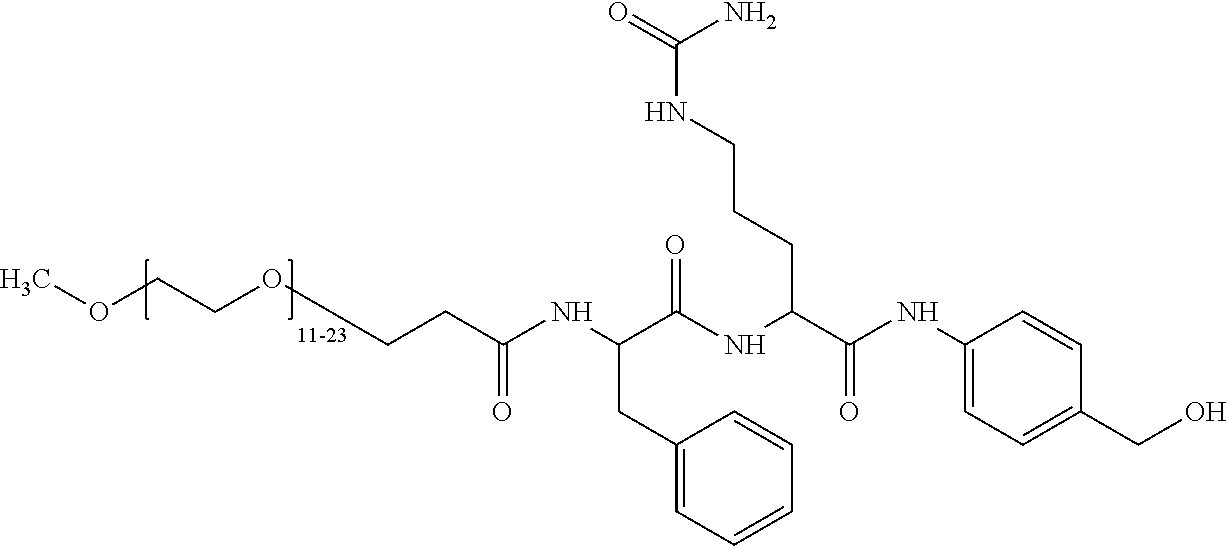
O(CCOCCC(=O)NC(C(NC(C(=O)NC1=CC=C(CO)C=C1)CCCNC(N)=O)=O)CC1=CC=CC=C1)C
